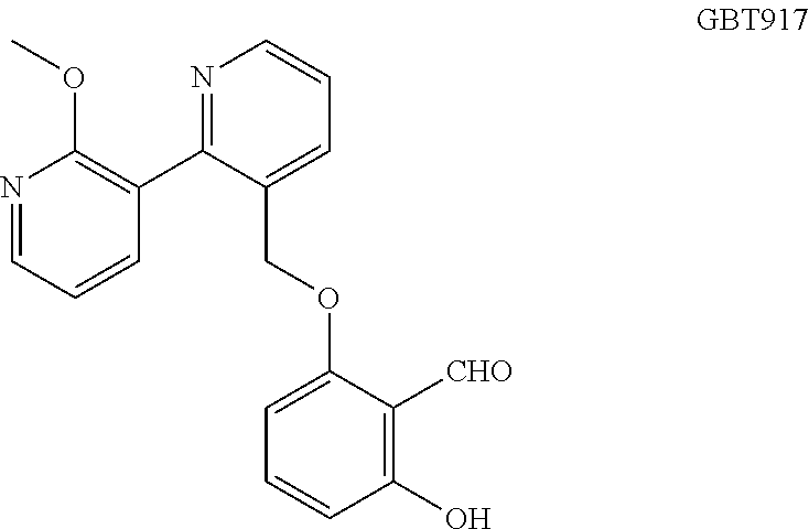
C1=C(OCC2=CC=CN=C2C2=C(OC)N=CC=C2)C([CHO])=C(O)C=C1
